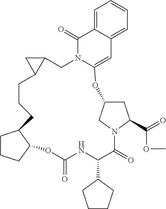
C1CCC2C1CCCC1C(C1)CN1C(=CC3=CC=CC=C3C1=O)OC1CC(C(=O)OC)N(C(=O)C(C3CCCC3)NC(=O)O2)C1
